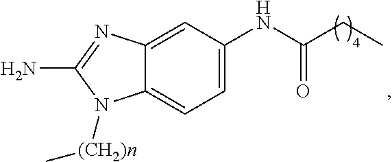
O=C(NC1=CC=C2C(=C1)N=C(N)N2[(CH2)n]C)CC
